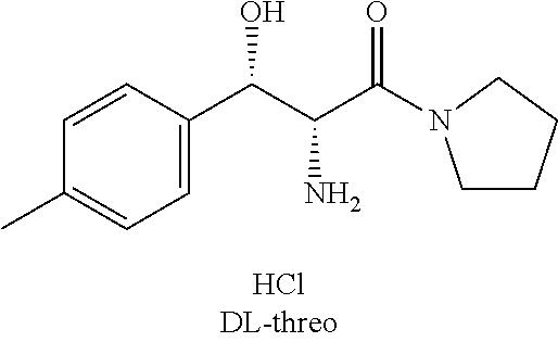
C1=C(C(C(C(=O)N2CCCC2)N)O)C=CC(C)=C1
